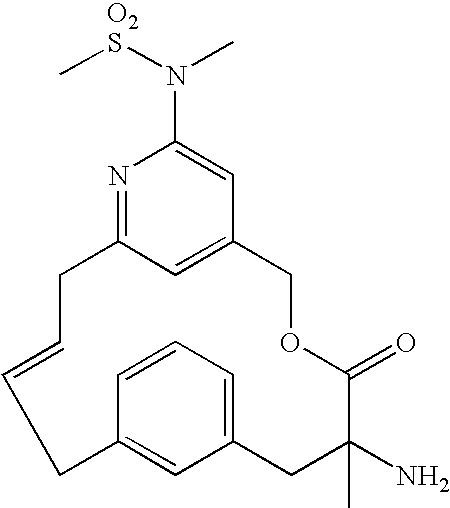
C12=CC(=NC(N([O2S]C)C)=C1)CC=CCC1=CC(=CC=C1)CC(N)(C)C(=O)OC2
